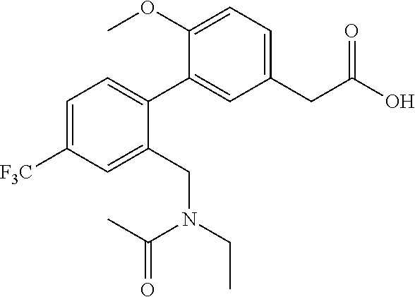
C1=C([F3C])C=C(CN(CC)C(C)=O)C(C2=CC(CC(O)=O)=CC=C2OC)=C1
